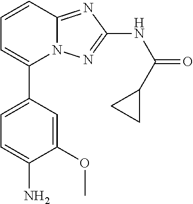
C1(C2=CC=C(N)C(OC)=C2)=CC=CC2=NC(NC(=O)C3CC3)=NN12
